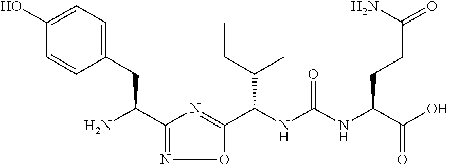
C(NC(NC(C(O)=O)CCC(=O)N)=O)(C1=NC(C(N)CC2=CC=C(O)C=C2)=NO1)C(CC)C
